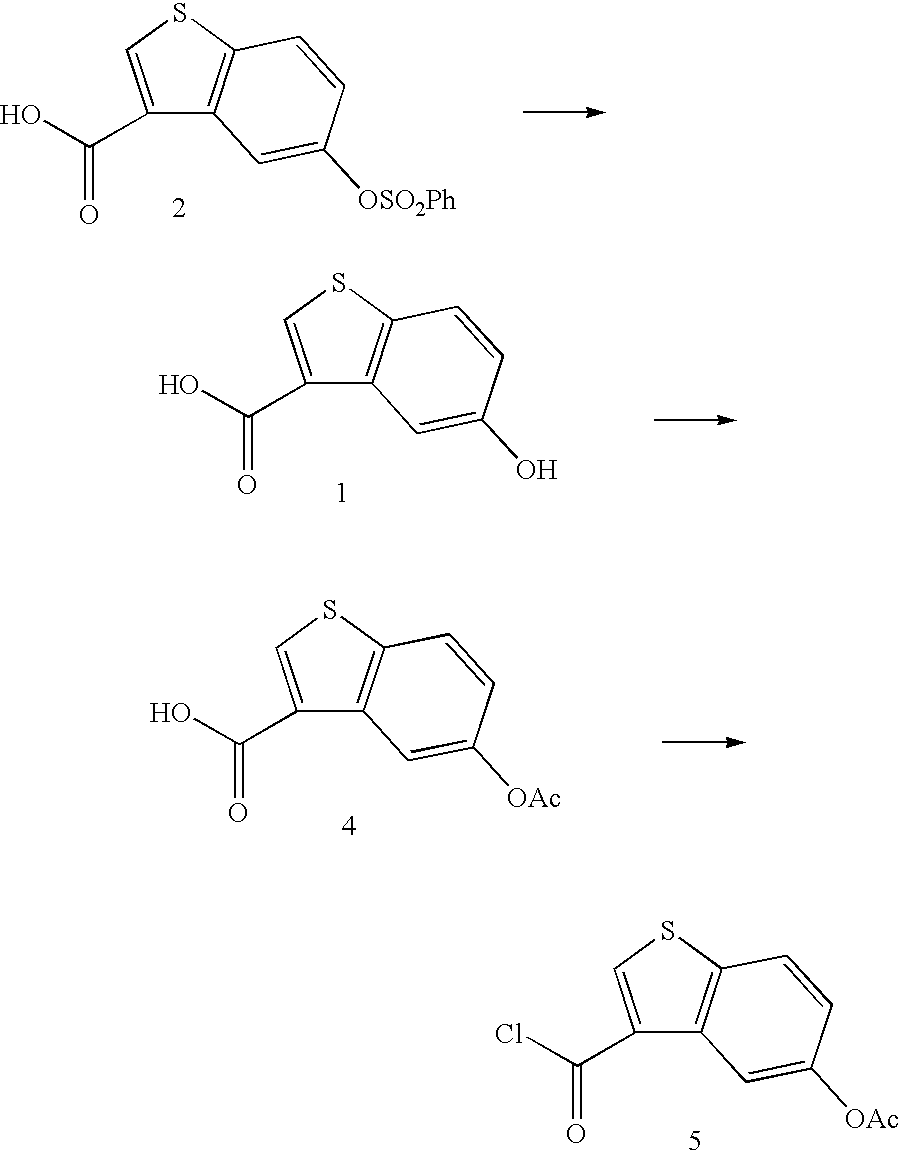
C1(C(O)=O)=CSC2=C1C=C([OSO2Ph])C=C2.C1(C(O)=O)=CSC2=C1C=C(O)C=C2.C1(C(O)=O)=CSC2=C1C=C([OAc])C=C2.C1(C(Cl)=O)=CSC2=C1C=C([OAc])C=C2
